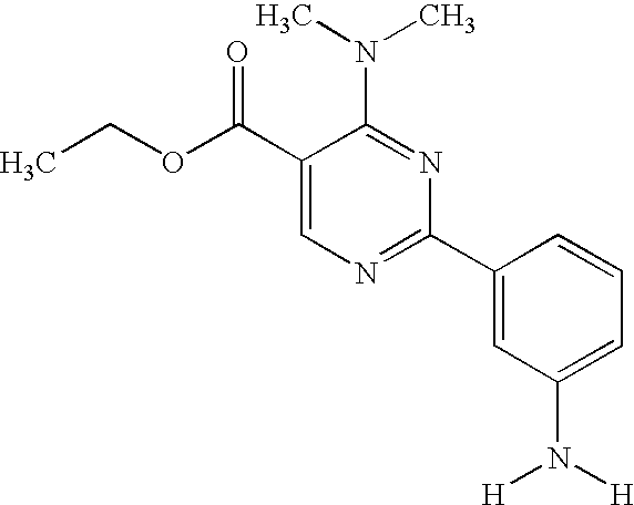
C1(C(OCC)=O)=CN=C(C2=CC(N([H])[H])=CC=C2)N=C1N(C)C
